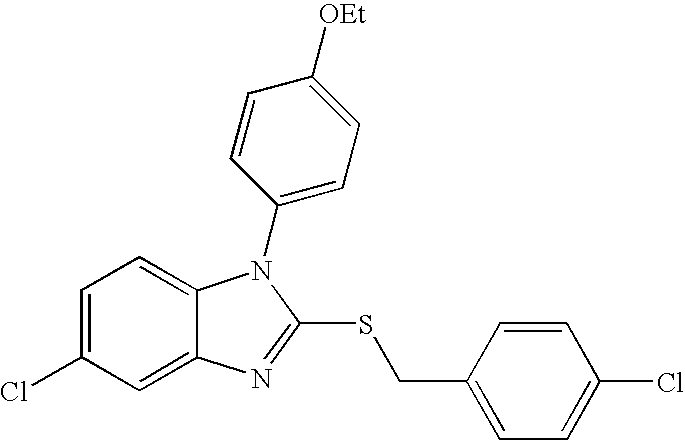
C1=C(Cl)C=C2C(=C1)N(C1=CC=C([OEt])C=C1)C(SCC1=CC=C(Cl)C=C1)=N2
